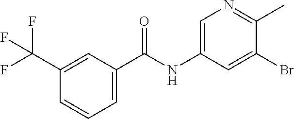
C1=C(NC(C2=CC=CC(C(F)(F)F)=C2)=O)C=C(Br)C(C)=N1
